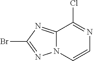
C1=CN=C(Cl)C2=NC(Br)=NN12
